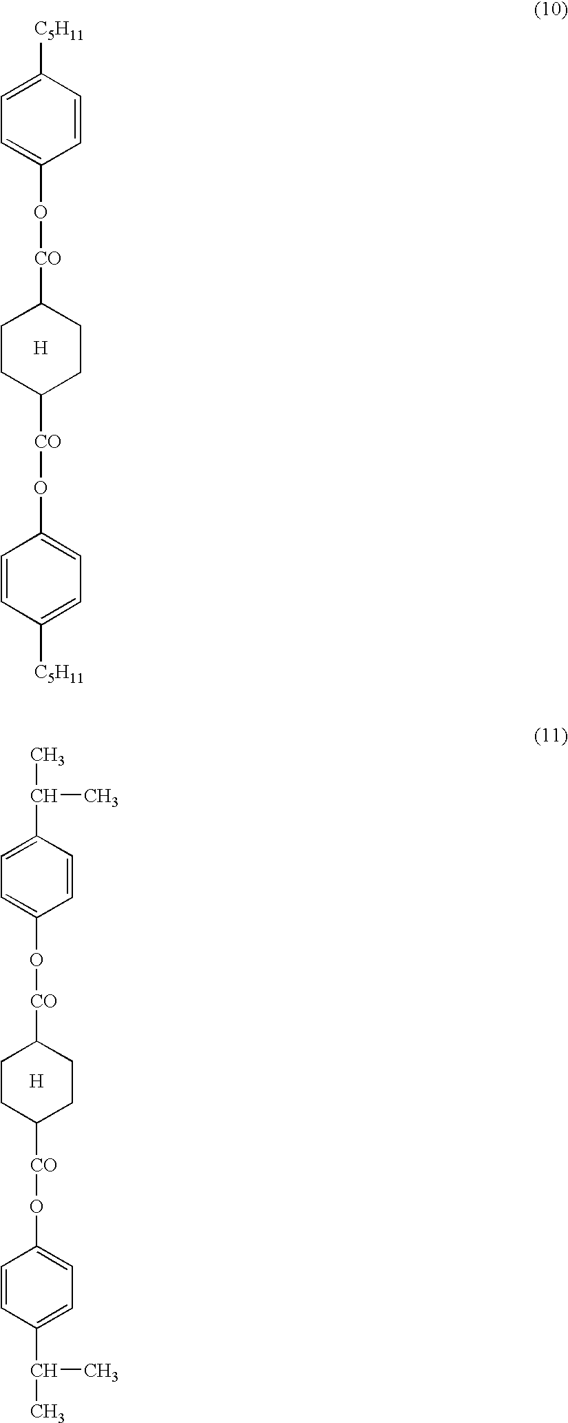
C1CC([CO]OC2=CC=C([C5H11])C=C2)CCC1[CO]OC1=CC=C([C5H11])C=C1.[H].C1CC([CO]OC2=CC=C(C(C)C)C=C2)CCC1[CO]OC1=CC=C(C(C)C)C=C1.[H]
